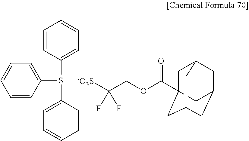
C1=CC([S+](C2=CC=CC=C2)C2=CC=CC=C2)=CC=C1.C1C2(C(OCC(F)(F)[-O3S])=O)CC3CC(CC1C3)C2
